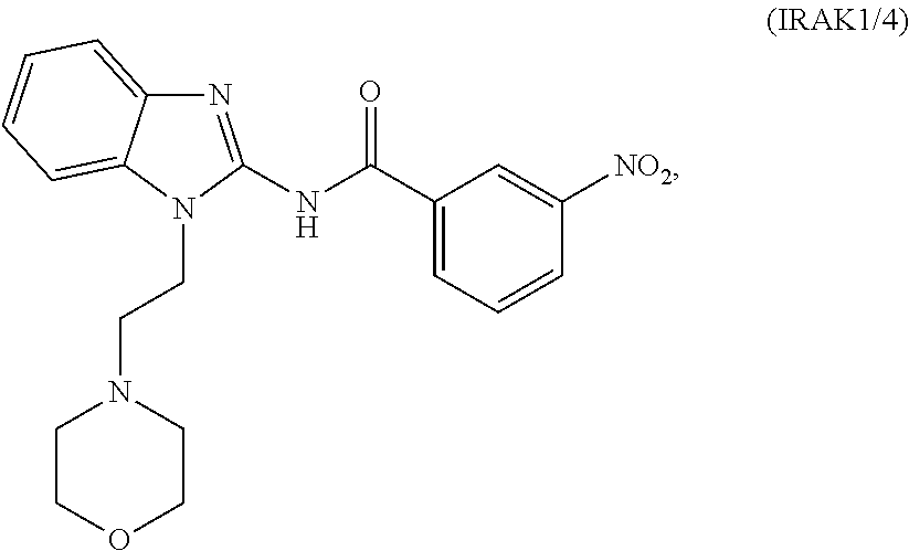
C1(C(NC2=NC3=CC=CC=C3N2CCN2CCOCC2)=O)=CC=CC([NO2])=C1
